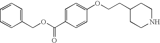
C(CC1CCNCC1)OC1=CC=C(C(OCC2=CC=CC=C2)=O)C=C1
